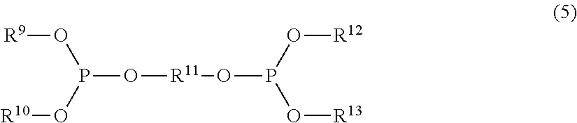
[R9]OP(O[R10])O[R11]OP(O[R13])O[R12]
